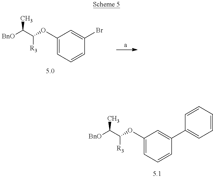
[ BnO]C(C)C(OC1=CC=CC(C2=CC=CC=C2)=C1)[R3].[ BnO]C(C)C(OC1=CC=CC(Br)=C1)[R3]
